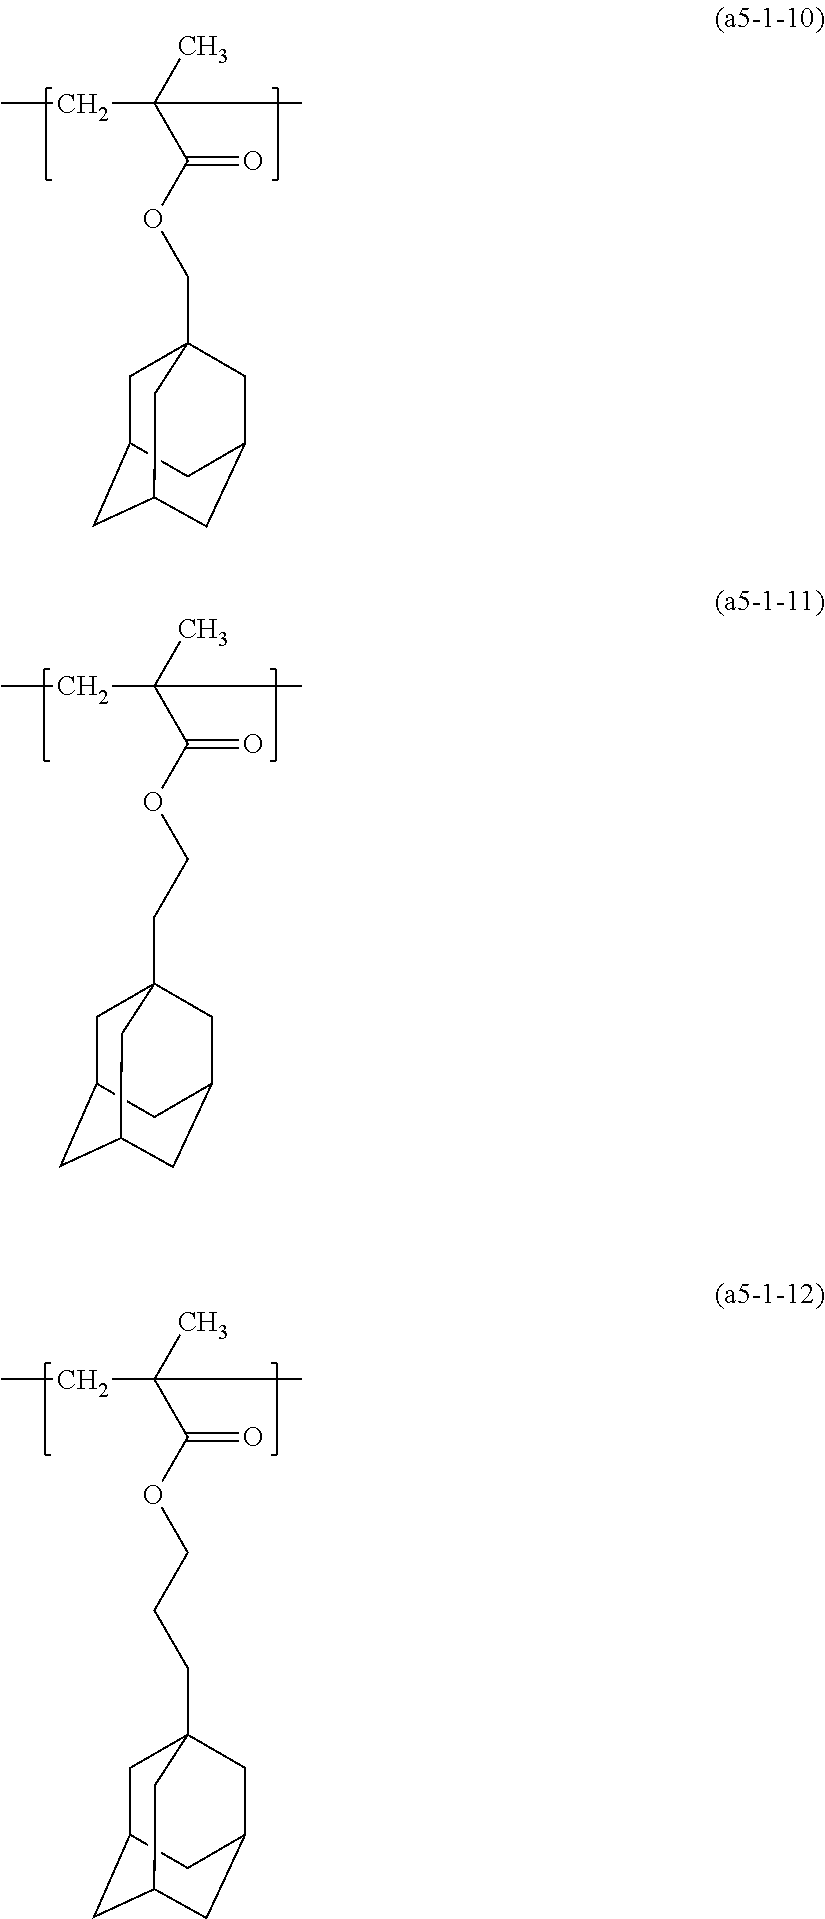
CCC(C)(C(OCC12CC3CC(CC(C1)C3)C2)=O)C.CCC(C)(C(OCCC12CC3CC(CC(C1)C3)C2)=O)C.CCC(C)(C(OCCCC12CC3CC(CC(C1)C3)C2)=O)C
